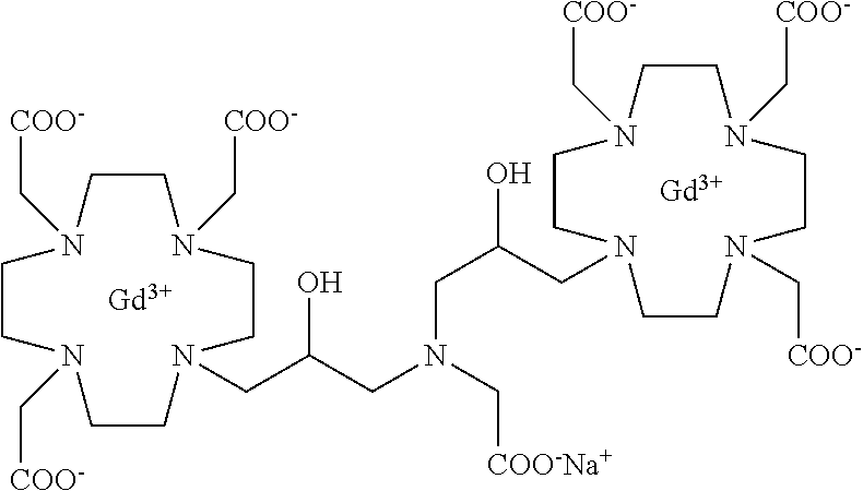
C1CN(C[COO-])CCN(CC(CN(C[COO-Na+])CC(O)CN2CCN(C[COO-])CCN(C[COO-])CCN(C[COO-])CC2)O)CCN(C[COO-])CCN1C[COO-].[Gd].[Gd]
